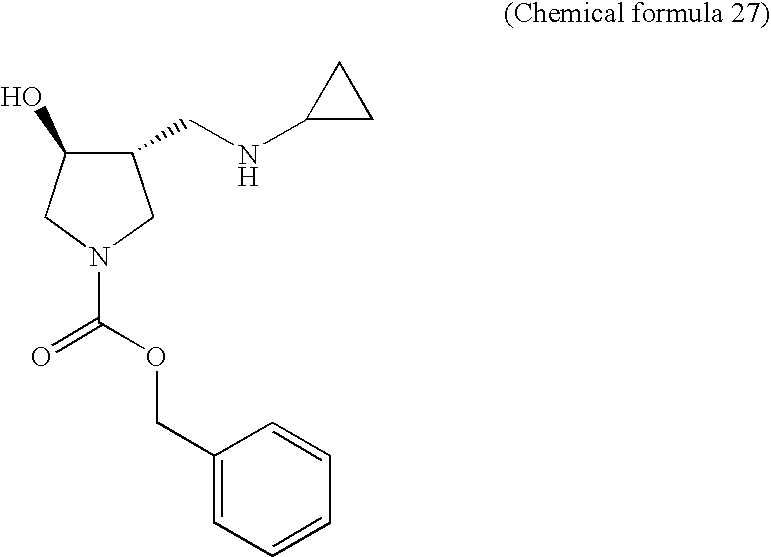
C1(CNC2CC2)C(O)CN(C(=O)OCC2=CC=CC=C2)C1
